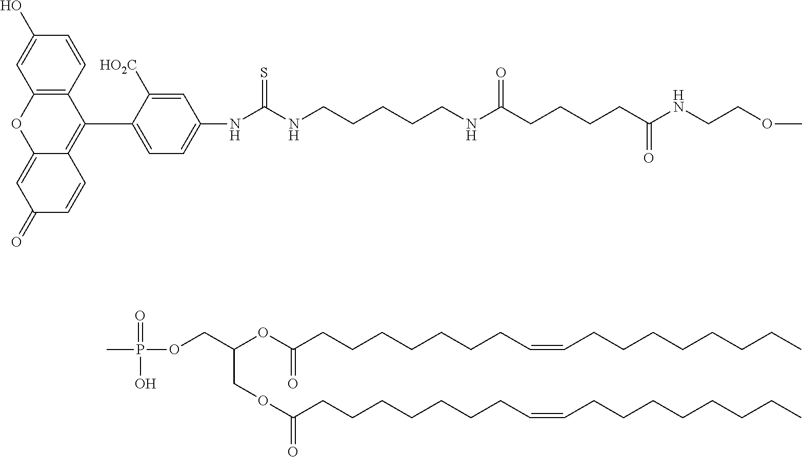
C12=C(C=CC(O)=C1)C(C1=CC=C(NC(NCCCCCNC(CCCCC(NCCOC)=O)=O)=S)C=C1[HO2C])=C1C(=CC(=O)C=C1)O2.CP(=O)(O)OCC(COC(CCCCCCCC=CCCCCCCCC)=O)OC(CCCCCCCC=CCCCCCCCC)=O
